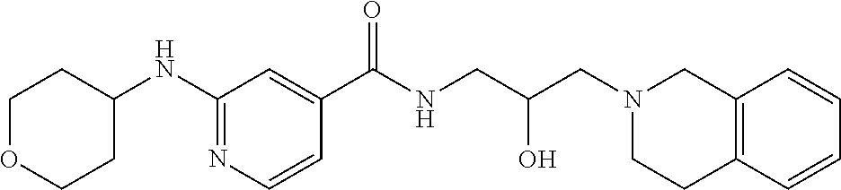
C1(NC2CCOCC2)=NC=CC(C(NCC(CN2CCC3=C(C2)C=CC=C3)O)=O)=C1
